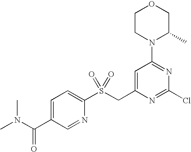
C1=C(C(N(C)C)=O)C=NC(S(CC2=CC(N3C(C)COCC3)=NC(Cl)=N2)(=O)=O)=C1
